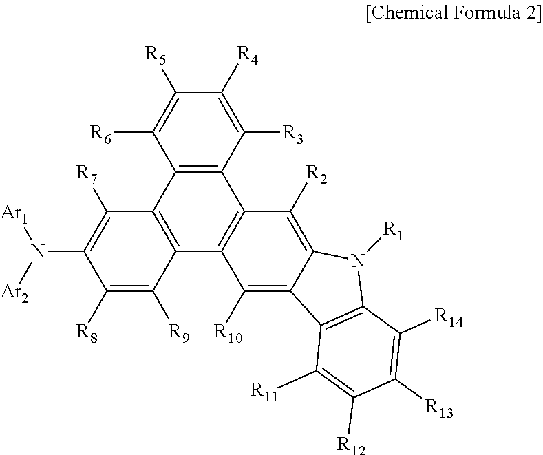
C1([R6])=C([R5])C([R4])=C([R3])C2=C1C1=C(C3=C2C([R2])=C2C(=C3[R10])C3=C(N2[R1])C([R14])=C([R13])C([R12])=C3[R11])C([R9])=C([R8])C(N([Ar2])[Ar1])=C1[R7]
